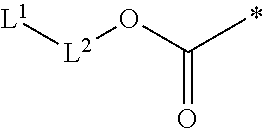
[L1][L2]OC(C)=O
